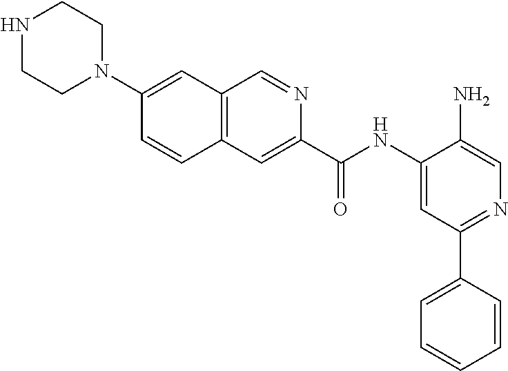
N1CCN(C2=CC3=C(C=C2)C=C(C(NC2=CC(C4=CC=CC=C4)=NC=C2N)=O)N=C3)CC1
